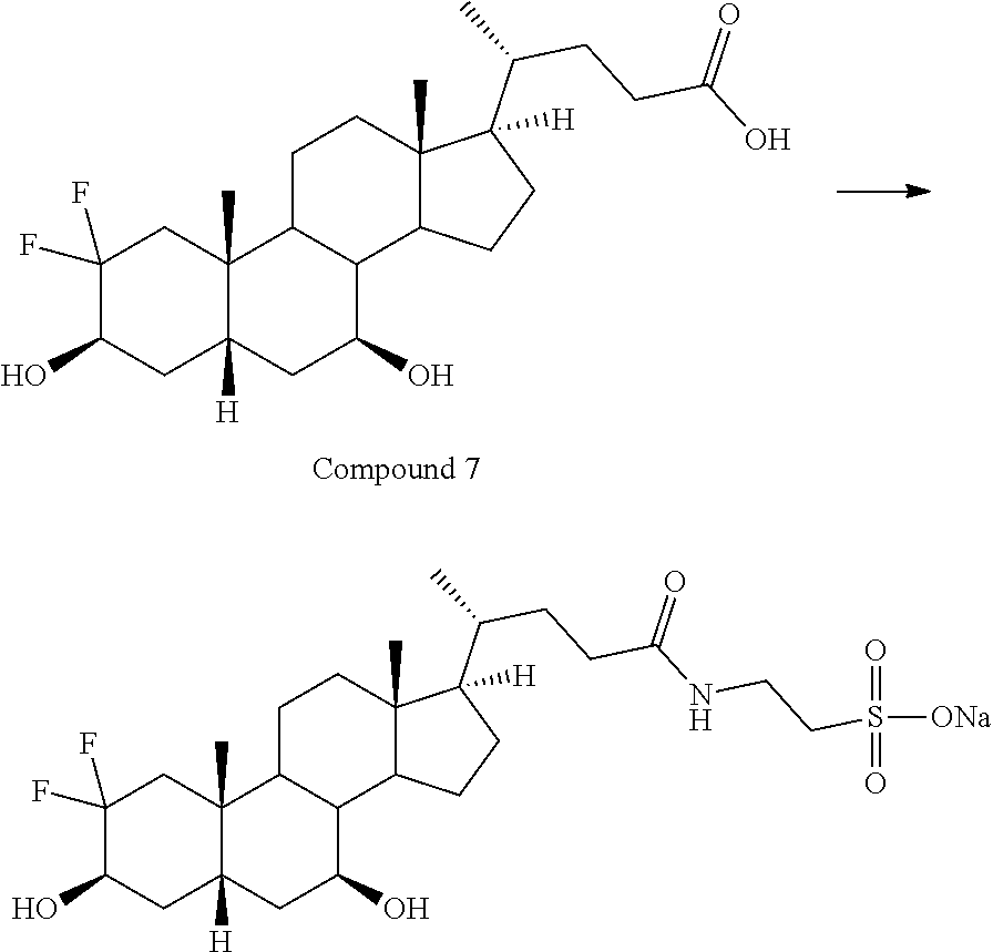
C1(F)(F)C(O)CC2([H])C(C)(C1)C1C(C(O)C2)C2C(C)(CC1)C(C(C)CCC(O)=O)([H])CC2.C1(F)(F)C(O)CC2([H])C(C)(C1)C1C(C(O)C2)C2C(C)(CC1)C(C(C)CCC(NCCS([ONa])(=O)=O)=O)([H])CC2
